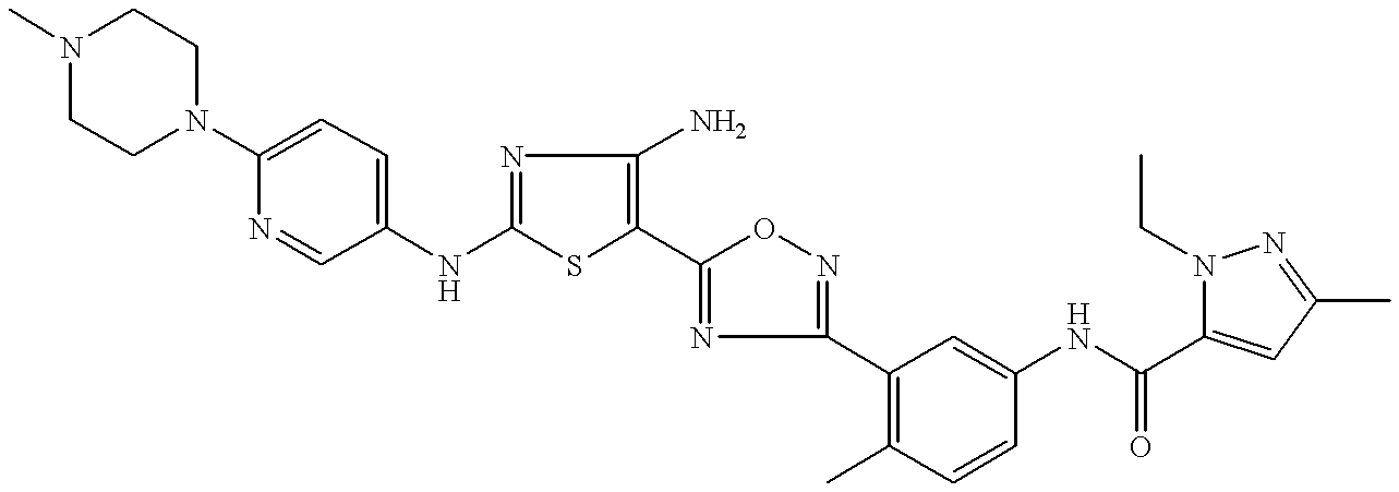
C1(NC2=NC(N)=C(C3=NC(C4=C(C)C=CC(NC(=O)C5=CC(C)=NN5CC)=C4)=NO3)S2)=CC=C(N2CCN(C)CC2)N=C1
